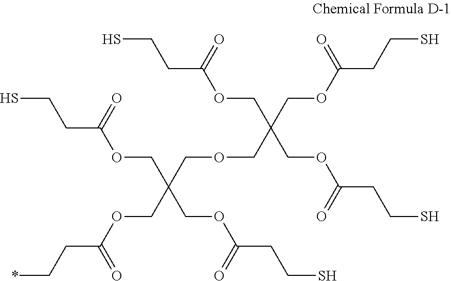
O(CC(COC(CCS)=O)(COCC(COC(CCS)=O)(COC(CC*)=O)COC(CCS)=O)COC(CCS)=O)C(CCS)=O
